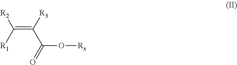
C(=C([R3])C(=O)O[Rx])([R1])[R2]
